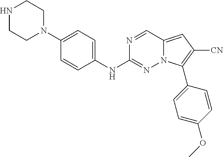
N1CCN(C2=CC=C(NC3=NN4C(=CC([CN])=C4C4=CC=C(OC)C=C4)C=N3)C=C2)CC1
